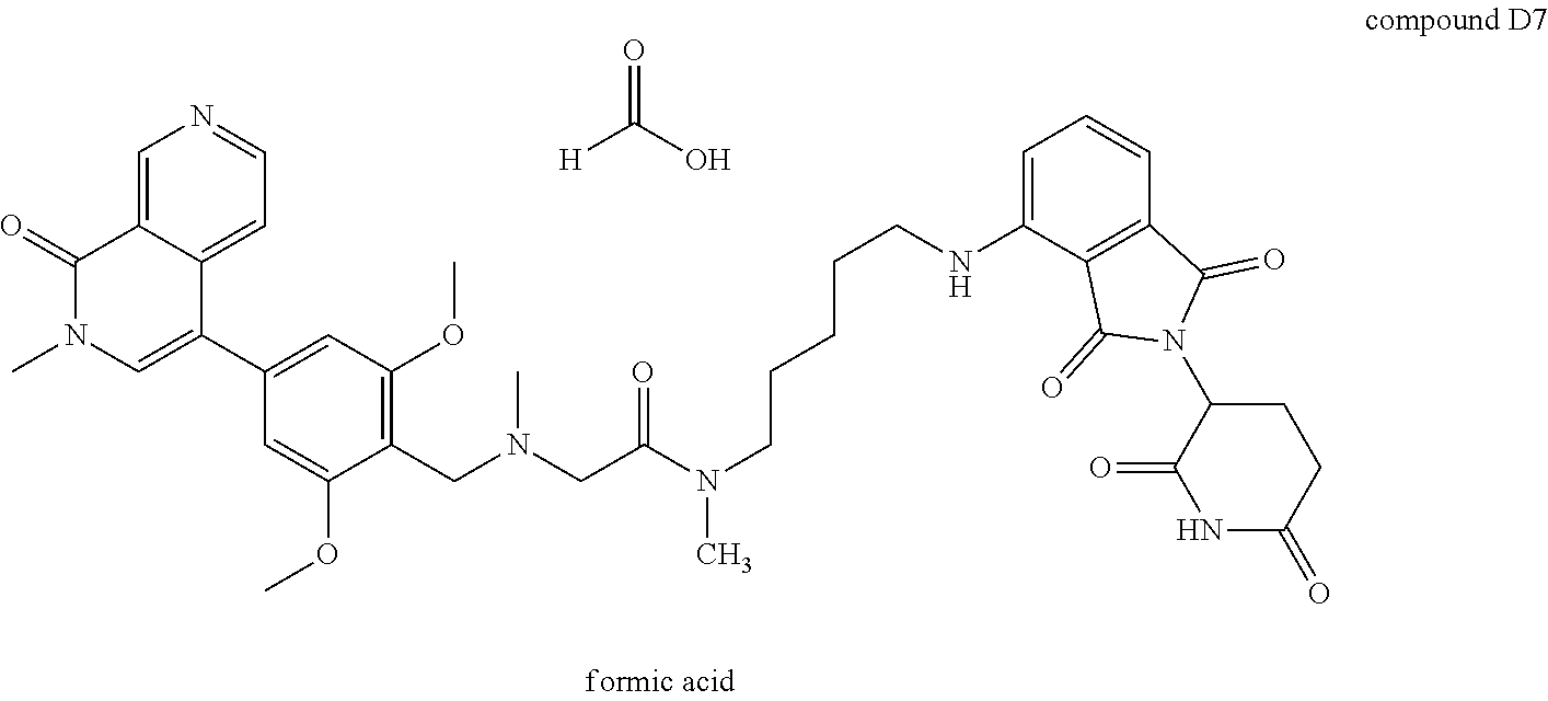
C(CCCCNC1=CC=CC2=C1C(=O)N(C1C(=O)NC(=O)CC1)C2=O)N(C)C(CN(CC1=C(OC)C=C(C2=CN(C)C(=O)C3=CN=CC=C23)C=C1OC)C)=O.O=C(O)[H]
